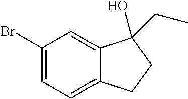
C1(Br)=CC=C2C(=C1)C(O)(CC)CC2
